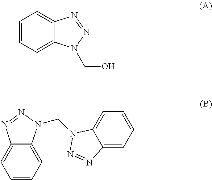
C1=CC=C2C(=C1)N=NN2CO.C12=CC=CC=C1N=NN2CN1C2=CC=CC=C2N=N1
